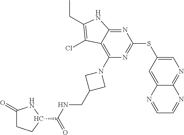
C1=C(SC2=NC(N3CC(CNC(C4NC(=O)CC4)=O)C3)=C3C(=N2)NC(CC)=C3Cl)C=C2C(=N1)N=CC=N2
